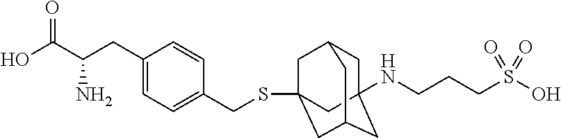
C1C2(NCCCS(O)(=O)=O)CC3CC(SCC4=CC=C(CC(C(O)=O)N)C=C4)(CC1C3)C2
